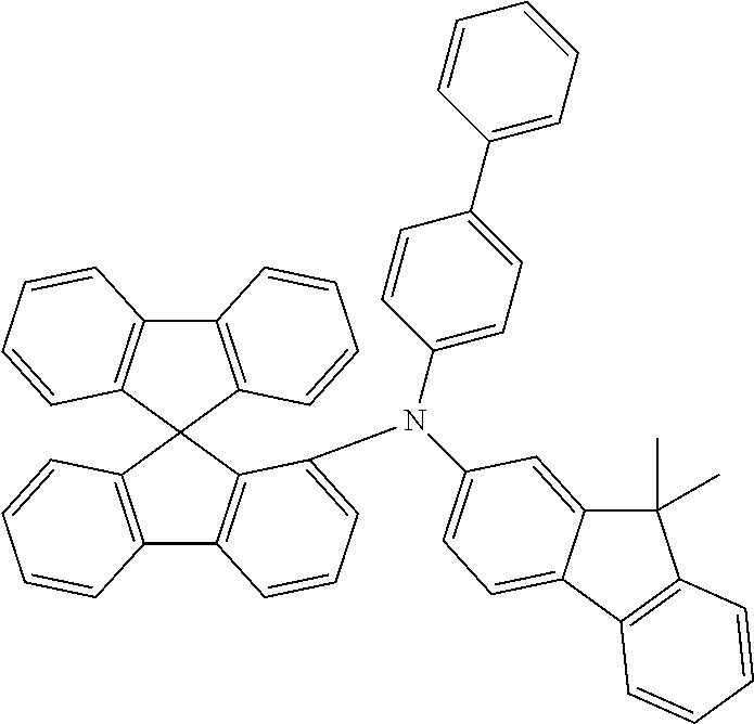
C12=C(C3(C4=C1C=CC=C4N(C1=CC=C(C4=CC=CC=C4)C=C1)C1=CC=C4C(=C1)C(C)(C)C1=C4C=CC=C1)C1=C(C4=C3C=CC=C4)C=CC=C1)C=CC=C2
